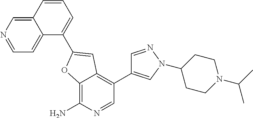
C12=CN=CC=C1C(C1=CC3=C(C4=CN(C5CCN(C(C)C)CC5)N=C4)C=NC(N)=C3O1)=CC=C2
